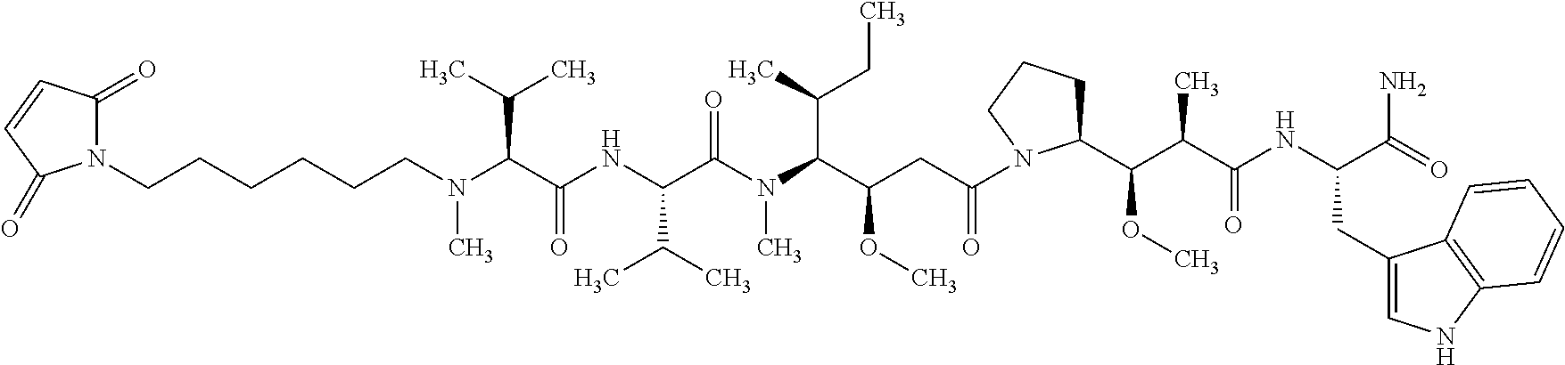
C(CCCN(C(C(NC(C(N(C(C(CC(=O)N1C(C(C(C(NC(CC2=CNC3=C2C=CC=C3)C(N)=O)=O)C)OC)CCC1)OC)C(C)CC)C)=O)C(C)C)=O)C(C)C)C)CCN1C(=O)C=CC1=O
